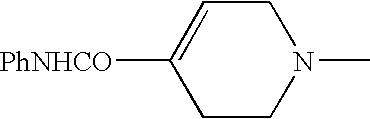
C1=C([PhNHCO])CCN(C)C1
